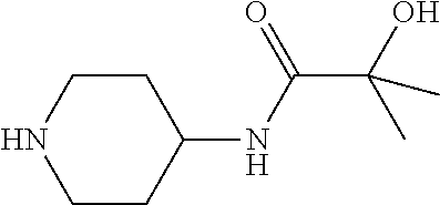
C1CC(NC(=O)C(O)(C)C)CCN1
